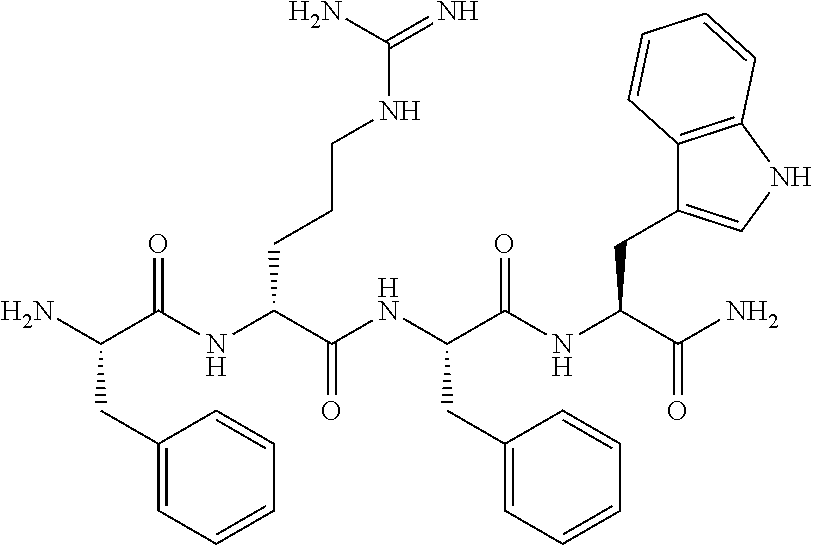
C(=O)(C(NC(C(N)CC1=CC=CC=C1)=O)CCCNC(=N)N)NC(C(NC(C(=O)N)CC1=CNC2=C1C=CC=C2)=O)CC1=CC=CC=C1
